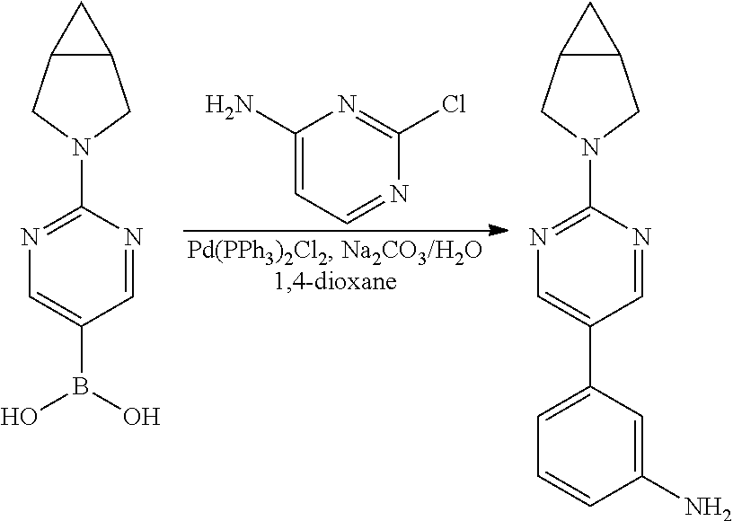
C1(N)=CC=NC(Cl)=N1.N1=C(N2CC3C(C2)C3)N=CC(B(O)O)=C1.N1=C(N2CC3C(C2)C3)N=CC(C2=CC=CC(N)=C2)=C1
